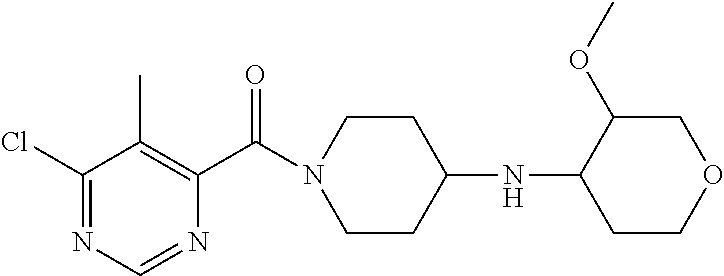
C1(Cl)=NC=NC(C(N2CCC(NC3CCOCC3OC)CC2)=O)=C1C
